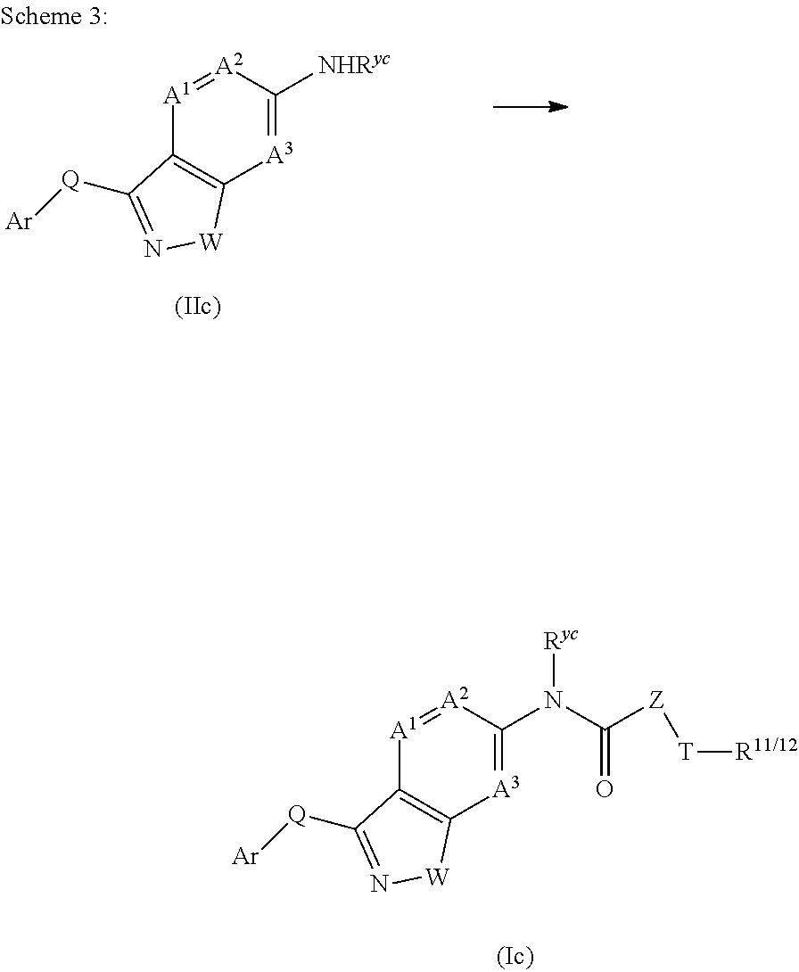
[A1]1=[A2]C([NHRyc])=[A3]C2=C1C([Q][Ar])=N[W]2.[A1]1=[A2]C(N(C([Z][T][R11/12])=O)[Ryc])=[A3]C2=C1C([Q][Ar])=N[W]2
